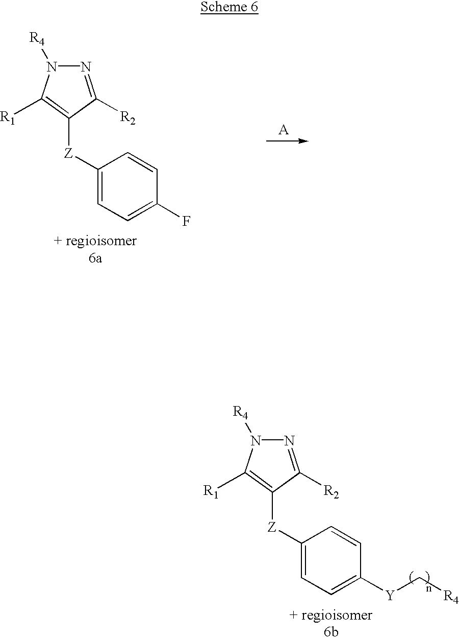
[A].N1=C([R2])C([Z]C2=CC=C(F)C=C2)=C([R1])N1[R4].N1=C([R2])C([Z]C2=CC=C([Y]C[R4])C=C2)=C([R1])N1[R4]
